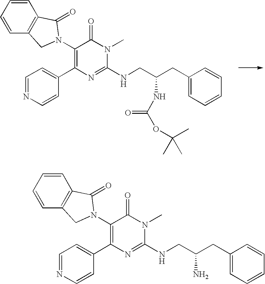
C1=NC=CC(C2=C(N3CC4=C(C=CC=C4)C3=O)C(=O)N(C)C(NCC(CC3=CC=CC=C3)NC(=O)OC(C)(C)C)=N2)=C1.C1=NC=CC(C2=C(N3CC4=C(C=CC=C4)C3=O)C(=O)N(C)C(NCC(CC3=CC=CC=C3)N)=N2)=C1
